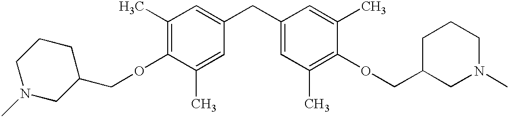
C1(C)=C(OCC2CN(C)CCC2)C(C)=CC(CC2=CC(C)=C(OCC3CCCN(C)C3)C(C)=C2)=C1
